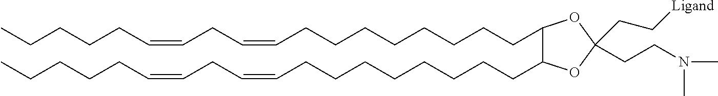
C1(CCCCCCCCC=CCC=CCCCCC)C(CCCCCCCCC=CCC=CCCCCC)OC(CCN(C)C)(CC[Ligand])O1
